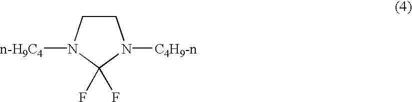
C1CN([n-H9C4])C(F)(F)N1[C4H9-n]
